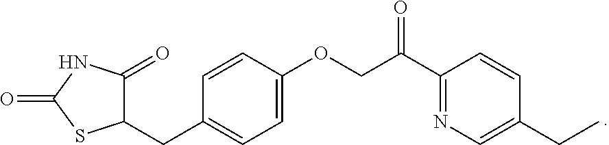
C1(CC)=CN=C(C(COC2=CC=C(CC3C(=O)NC(=O)S3)C=C2)=O)C=C1
